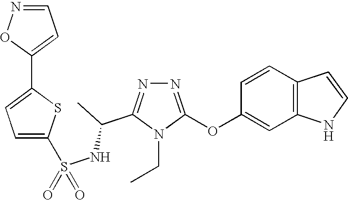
N1=C(OC2=CC3=C(C=C2)C=CN3)N(CC)C(C(C)NS(=O)(=O)C2=CC=C(C3=CC=NO3)S2)=N1
